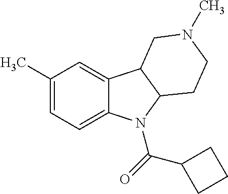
C1(C)=CC=C2C(=C1)C1C(N2C(=O)C2CCC2)CCN(C)C1
